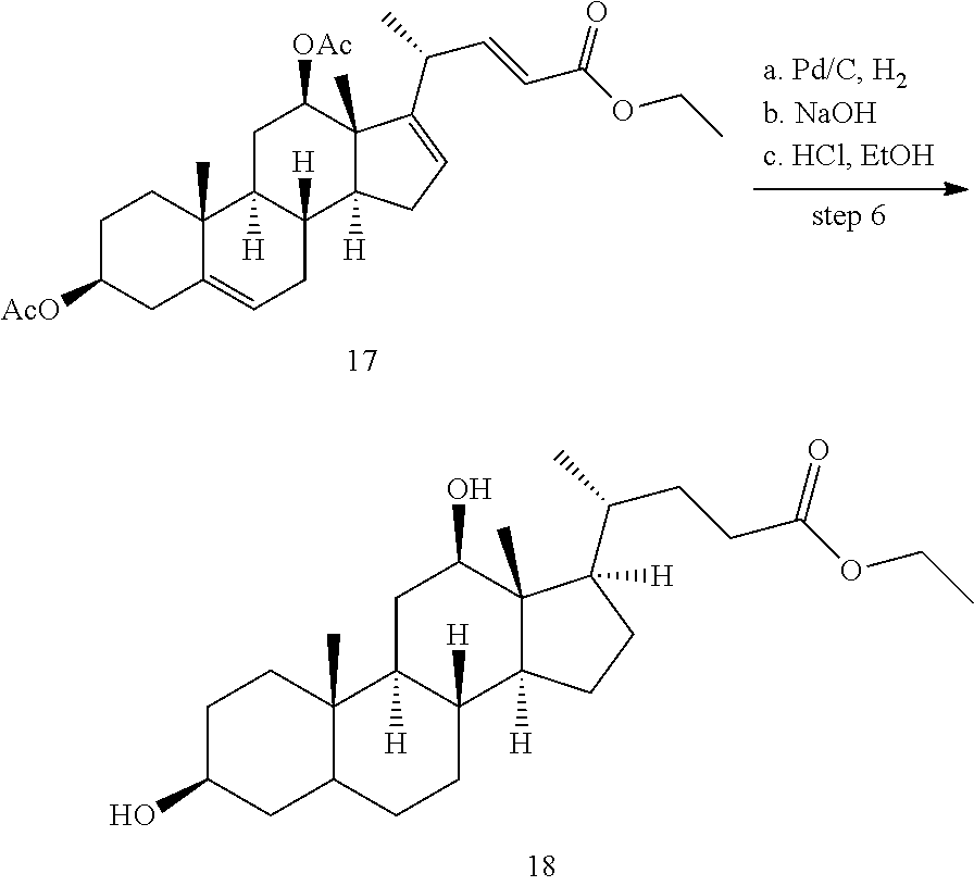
C1C2CCC3([H])C([H])(C2(C)CCC1O)CC(O)C1(C)C(C(C)CCC(OCC)=O)([H])CCC13[H].C1C2=CCC3([H])C([H])(C2(C)CCC1[AcO])CC([OAc])C1(C)C(C(C)C=CC(OCC)=O)=CCC13[H]
